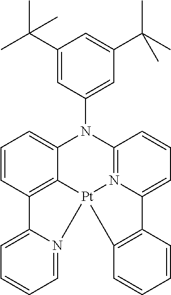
C1=CC2=C3C(=C1)N(C1=CC(C(C)(C)C)=CC(C(C)(C)C)=C1)C1=N4C(=CC=C1)C1=C([Pt]34N3=CC=CC=C23)C=CC=C1
